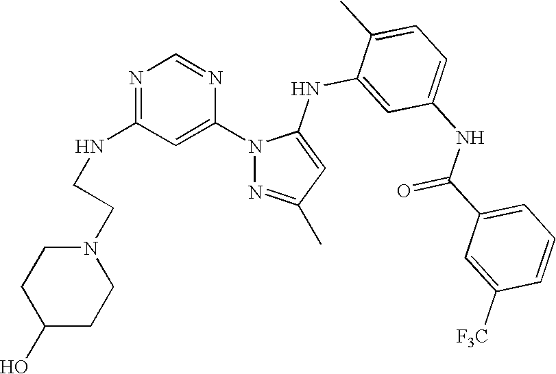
N1=C(NCCN2CCC(O)CC2)C=C(N2N=C(C)C=C2NC2=CC(NC(C3=CC=CC([F3C])=C3)=O)=CC=C2C)N=C1
